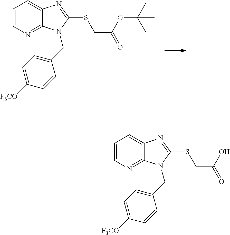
C1=CN=C2C(=C1)N=C(SCC(=O)OC(C)(C)C)N2CC1=CC=C([F3CO])C=C1.C1=CN=C2C(=C1)N=C(SCC(=O)O)N2CC1=CC=C([F3CO])C=C1
